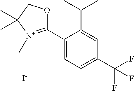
C1(C2=[N+](C)C(C)(C)CO2)=CC=C(C(F)(F)F)C=C1C(C)C.[I-]
